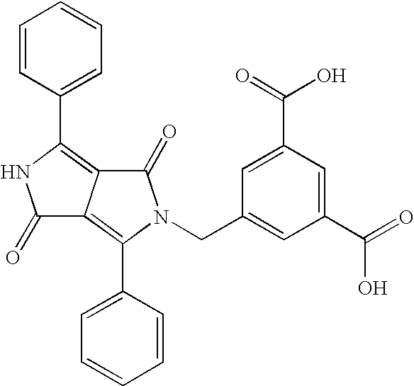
C1=CC(C2=C3C(=C(C4=CC=CC=C4)N(CC4=CC(C(=O)O)=CC(C(=O)O)=C4)C3=O)C(=O)N2)=CC=C1
